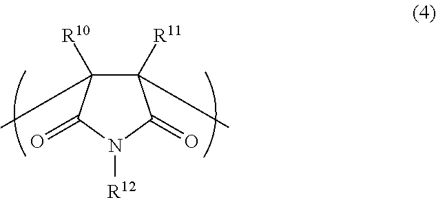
C1([R11])(C)C([R10])(C)C(=O)N([R12])C1=O
